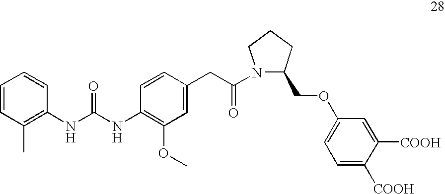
C1=CC(C)=C(NC(NC2=C(OC)C=C(CC(N3C(COC4=CC=C([COOH])C([COOH])=C4)CCC3)=O)C=C2)=O)C=C1
